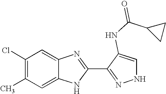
C1=C2C(=CC(Cl)=C1C)N=C(C1=NNC=C1NC(C1CC1)=O)N2
